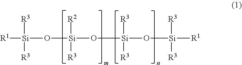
[R1][Si]([R3])([R3])O[Si]([R2])([R3])O[Si]([R3])([R3])O[Si]([R1])([R3])[R3]
